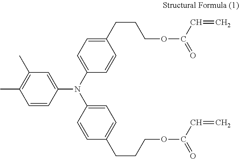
C1=C(N(C2=CC=C(CCCOC(=O)C=C)C=C2)C2=CC=C(CCCOC(=O)C=C)C=C2)C=CC(C)=C1C
